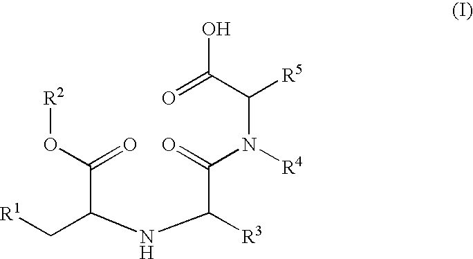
[R1]CC(NC([R3])C(N([R4])C([R5])C(O)=O)=O)C(O[R2])=O
